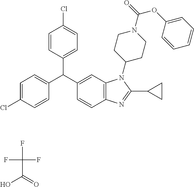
FC(C(=O)O)(F)F.C1=C(Cl)C=CC(C(C2=CC3=C(N=C(C4CC4)N3C3CCN(C(=O)OC4=CC=CC=C4)CC3)C=C2)C2=CC=C(Cl)C=C2)=C1
